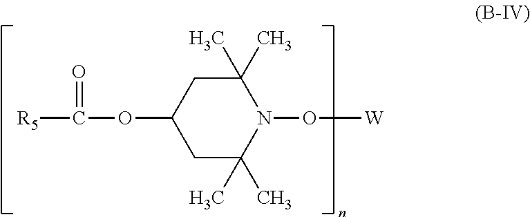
C1(C)(C)CC(OC(=O)[R5])CC(C)(C)N1O[W]
